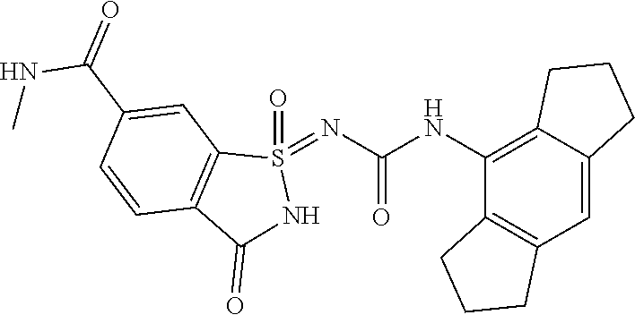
C12=C(C=C3C(=C1NC(=O)N=S1(=O)C4=C(C(=O)N1)C=CC(C(=O)NC)=C4)CCC3)CCC2
